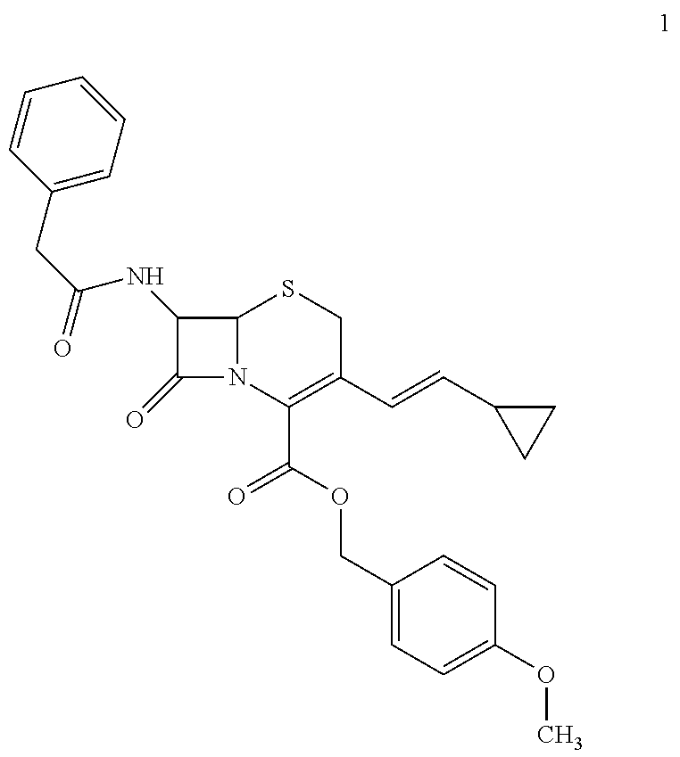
C12N(C(C(OCC3=CC=C(OC)C=C3)=O)=C(C=CC3CC3)CS1)C(=O)C2NC(CC1=CC=CC=C1)=O
